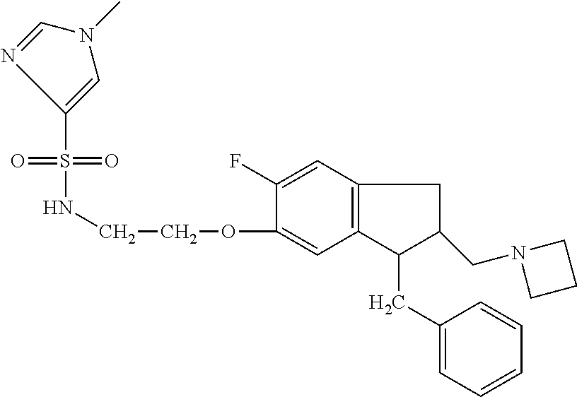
C12=C(C=C(F)C(OCCNS(=O)(=O)C3=CN(C)C=N3)=C1)CC(CN1CCC1)C2CC1=CC=CC=C1
